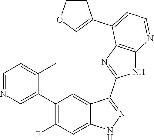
C1=NC=C(C2=C(F)C=C3C(=C2)C(C2=NC4=C(N2)N=CC=C4C2=COC=C2)=NN3)C(C)=C1
